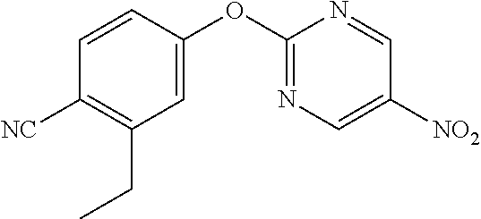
C1(OC2=CC(CC)=C([NC])C=C2)=NC=C([NO2])C=N1
